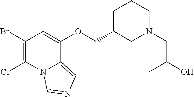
C1(Br)=C(Cl)N2C(=CN=C2)C(OCC2CN(CC(O)C)CCC2)=C1
